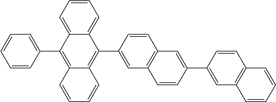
C12=CC=CC=C1C(C1=CC3=C(C=C1)C=C(C1=CC4=C(C=C1)C=CC=C4)C=C3)=C1C(=C2C2=CC=CC=C2)C=CC=C1
